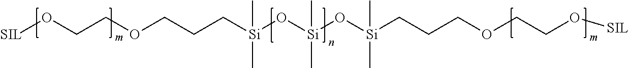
[SIL]OCCOCCC[Si](O[Si](O[Si](CCCOCCO[SIL])(C)C)(C)C)(C)C
